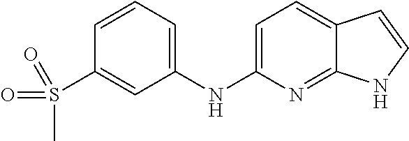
C1=C(NC2=CC=CC(S(C)(=O)=O)=C2)N=C2C(=C1)C=CN2
